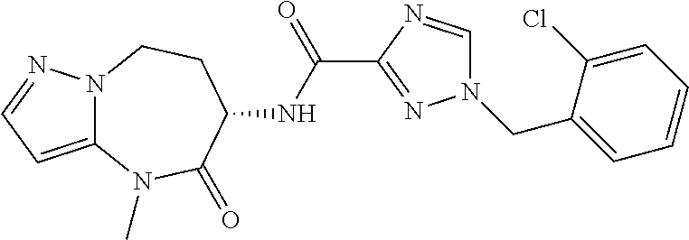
C12=CC=NN1CCC(NC(=O)C1=NN(CC3=CC=CC=C3Cl)C=N1)C(=O)N2C
